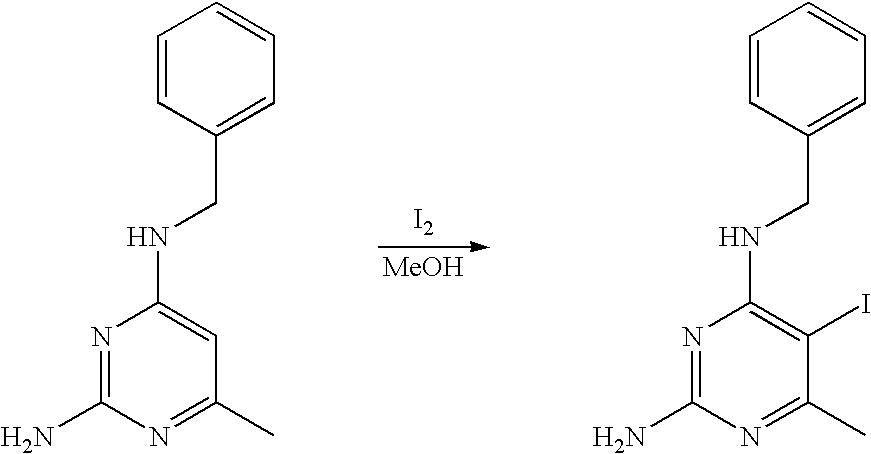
N1=C(N)N=C(C)C(I)=C1NCC1=CC=CC=C1.[I2].[MeOH].N1=C(N)N=C(C)C=C1NCC1=CC=CC=C1
